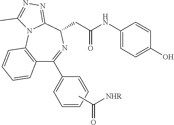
C1(NC(CC2N=C(C3=CC=CC=C3)C3=C(N4C2=NN=C4C)C=CC=C3)=O)=CC=C(O)C=C1.CC(=O)[NHR]
